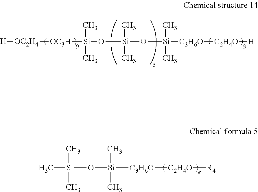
[H][OC2H4][OC3H][Si](O[Si](O[Si]([C3H6O][C2H4O][H])(C)C)(C)C)(C)C.C[Si](O[Si]([C3H6O][C2H4O][R4])(C)C)(C)C
